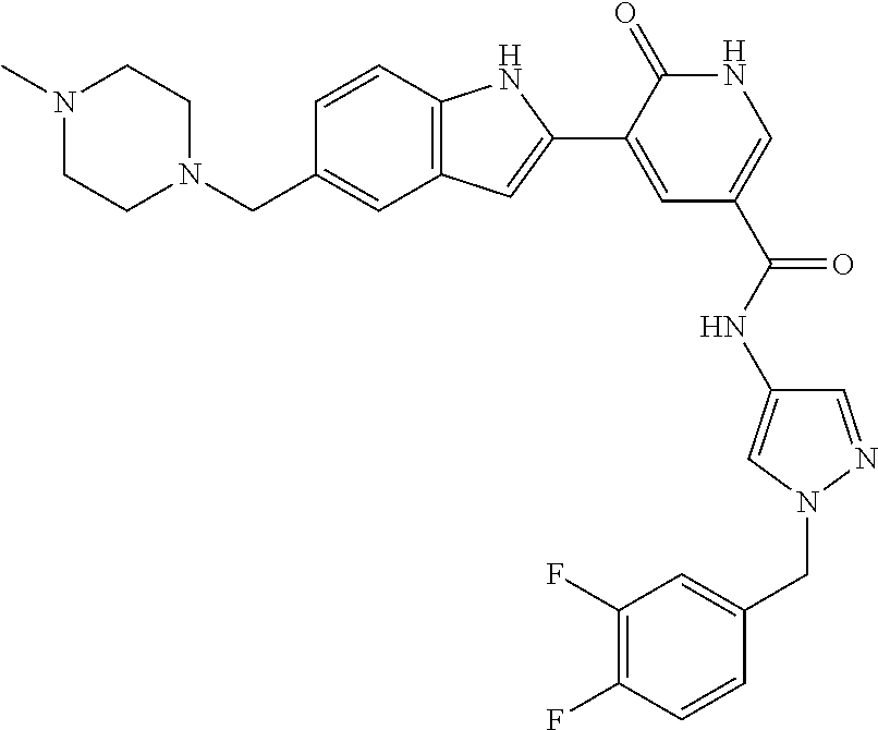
C1=CC2=C(C=C1CN1CCN(C)CC1)C=C(C1=CC(C(NC3=CN(CC4=CC(F)=C(F)C=C4)N=C3)=O)=CNC1=O)N2
